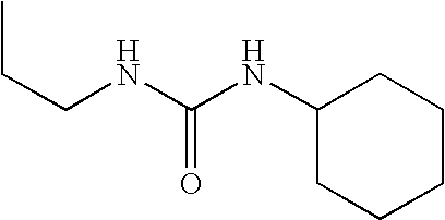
C1(NC(NCCC)=O)CCCCC1
